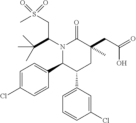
N1(C(CS(C)(=O)=O)C(C)(C)C)C(C2=CC=C(Cl)C=C2)C(C2=CC=CC(Cl)=C2)CC(CC(=O)O)(C)C1=O
